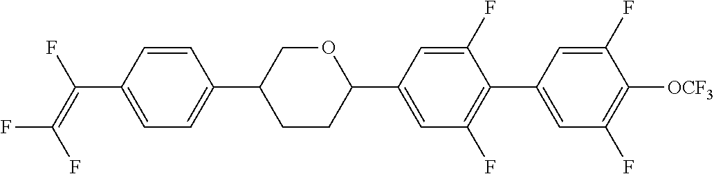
C(C1=CC=C(C2CCC(C3=CC(F)=C(C4=CC(F)=C([OCF3])C(F)=C4)C(F)=C3)OC2)C=C1)(=C(F)F)F
